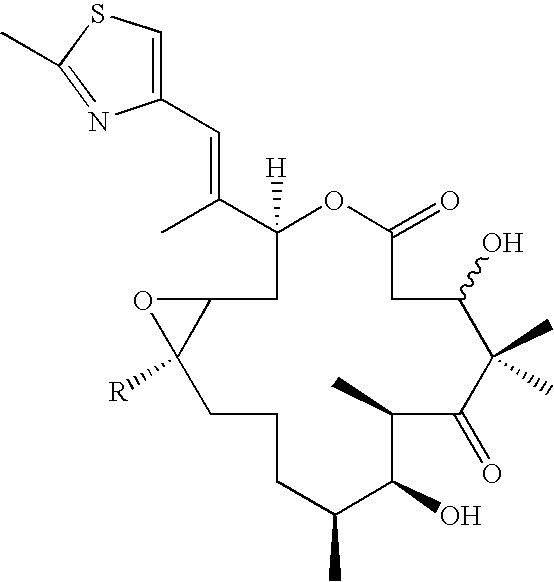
C1(C(C)=CC2=CSC(C)=N2)([H])CC2C([R])(CCCC(C)C(O)C(C)C(=O)C(C)(C)C(O)CC(=O)O1)O2
